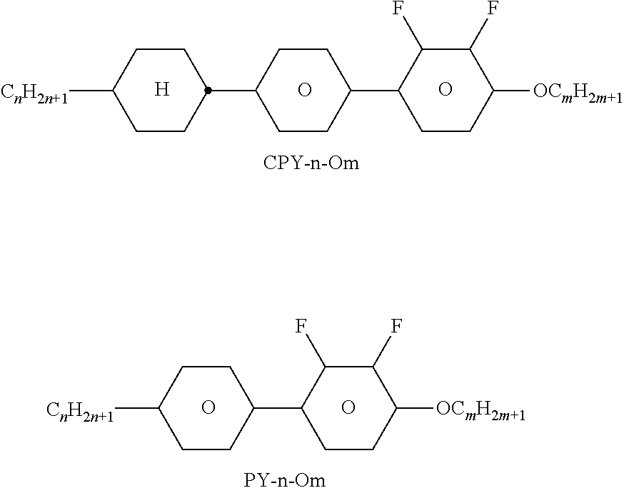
O.C1([CnH2n+1])CCC(C2CCC([OCmH2m+1])C(F)C2F)CC1.O.C1CC(C2CCC(C3CCC([OCmH2m+1])C(F)C3F)CC2)CCC1[CnH2n+1].[H].O.O
